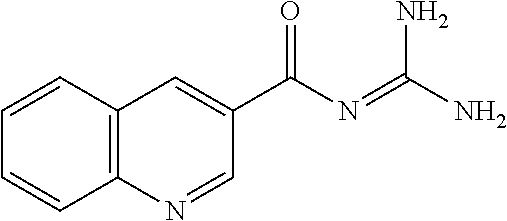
C12=C(C=CC=C1)C=C(C(N=C(N)N)=O)C=N2
